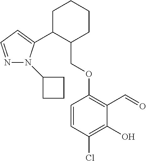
C1C(C2=CC=NN2C2CCC2)C(COC2=C(C=O)C(O)=C(Cl)C=C2)CCC1
